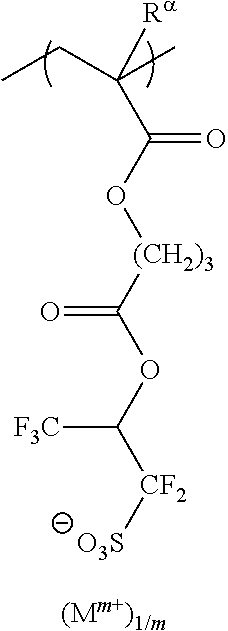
[Ra]C(C(O[(CH2)3]C(OC([CF2][O3S])[F3C])=O)=O)(C)CC
